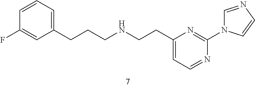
C1(CCCNCCC2=CC=NC(N3C=NC=C3)=N2)=CC=CC(F)=C1
